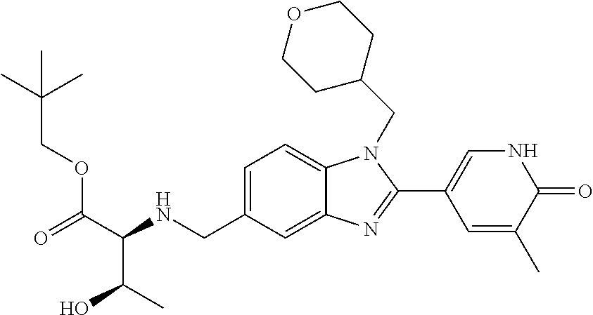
C1=C(CNC(C(=O)OCC(C)(C)C)C(C)O)C=C2C(=C1)N(CC1CCOCC1)C(C1=CNC(=O)C(C)=C1)=N2
